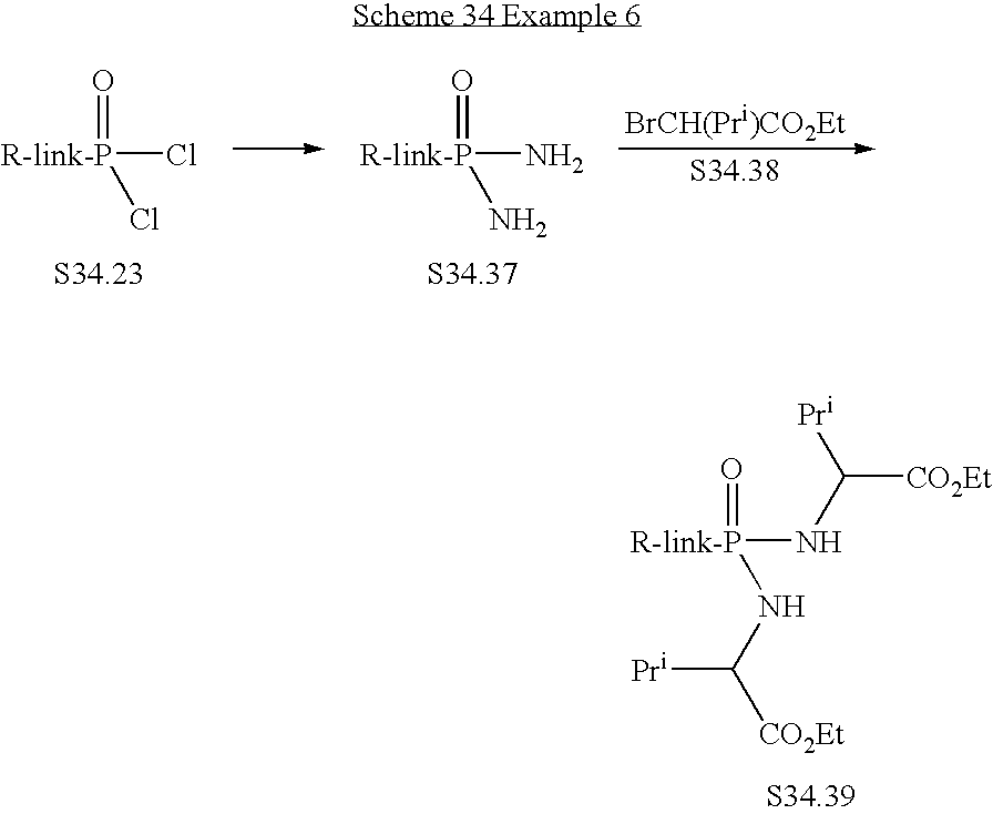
[R-link-P](Cl)(=O)Cl.[R-link-P](N)(=O)N.[BrCH(Pri)CO2Et].[R-link-P](NC([CO2Et])[Pr])(=O)NC([CO2Et])[Pr]
